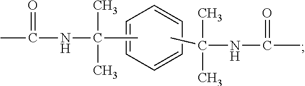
CC(=O)NC(C)(C)C.C1=CC=CC=C1.CC(C)(C)NC(C)=O
